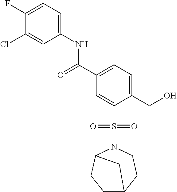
C1(F)=CC=C(NC(C2=CC=C(CO)C(S(N3C4CCC(CC3)C4)(=O)=O)=C2)=O)C=C1Cl
